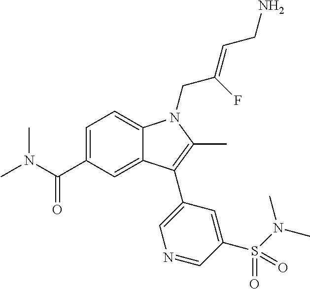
C1=C(C(N(C)C)=O)C=C2C(=C1)N(CC(=CCN)F)C(C)=C2C1=CN=CC(S(N(C)C)(=O)=O)=C1
